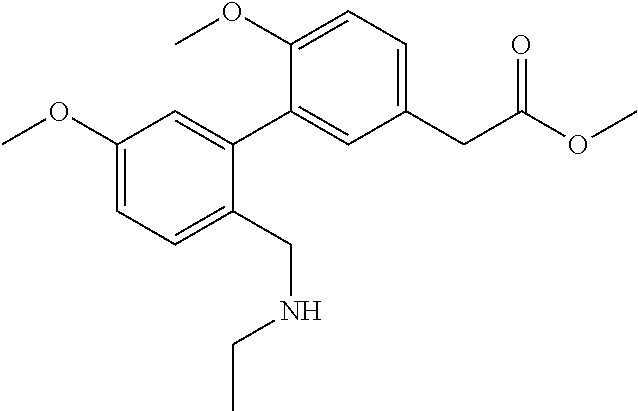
C1(OC)=CC=C(CNCC)C(C2=CC(CC(OC)=O)=CC=C2OC)=C1
